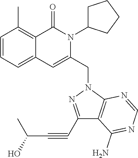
C1=CC=C2C(=C1C)C(=O)N(C1CCCC1)C(CN1C3=C(C(N)=NC=N3)C(C#CC(C)O)=N1)=C2
